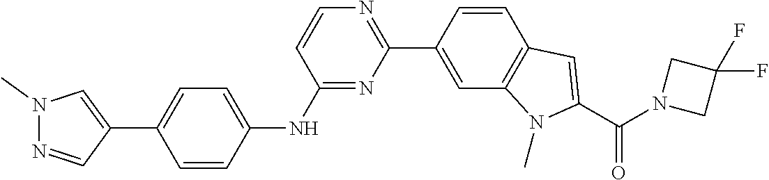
C1(C2=CN(C)N=C2)=CC=C(NC2=NC(C3=CC4=C(C=C3)C=C(C(N3CC(F)(F)C3)=O)N4C)=NC=C2)C=C1
